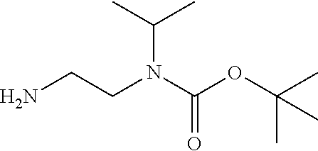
NCCN(C(OC(C)(C)C)=O)C(C)C
